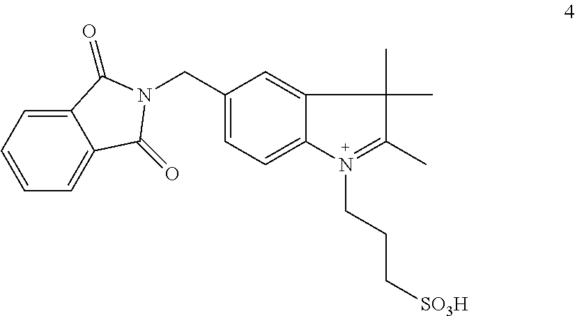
C1(CN2C(=O)C3=CC=CC=C3C2=O)=CC=C2C(=C1)C(C)(C)C(C)=N2CCC[SO3H]
